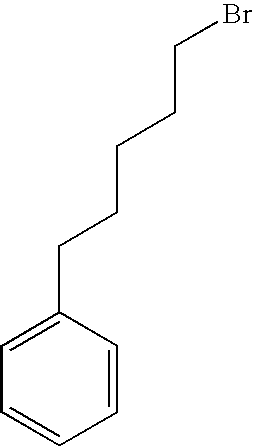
C1=CC(CCCCCBr)=CC=C1
